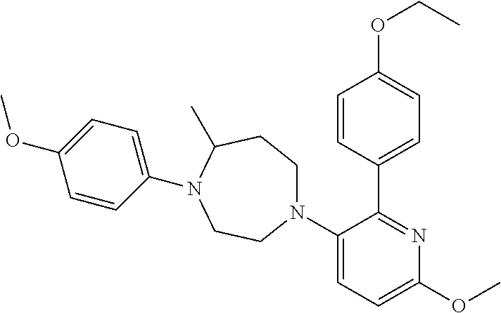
C1=C(OC)C=CC(N2C(C)CCN(C3=CC=C(OC)N=C3C3=CC=C(OCC)C=C3)CC2)=C1
